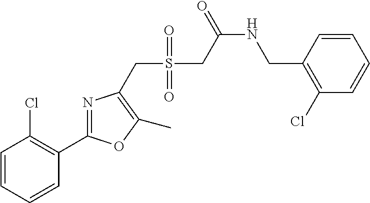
C1=CC=CC(C2=NC(CS(=O)(=O)CC(=O)NCC3=C(Cl)C=CC=C3)=C(C)O2)=C1Cl
